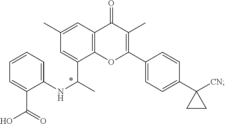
C1=CC=C(NC(C)C2=CC(C)=CC3=C2OC(C2=CC=C(C4([CN])CC4)C=C2)=C(C)C3=O)C(C(O)=O)=C1
